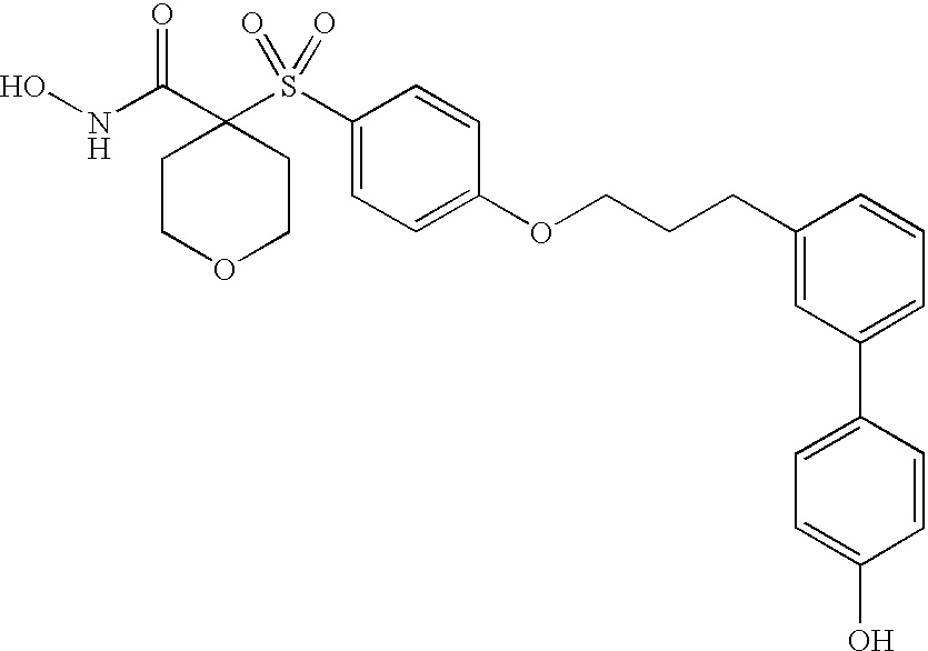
N(C(C1(S(C2=CC=C(OCCCC3=CC(C4=CC=C(O)C=C4)=CC=C3)C=C2)(=O)=O)CCOCC1)=O)O
